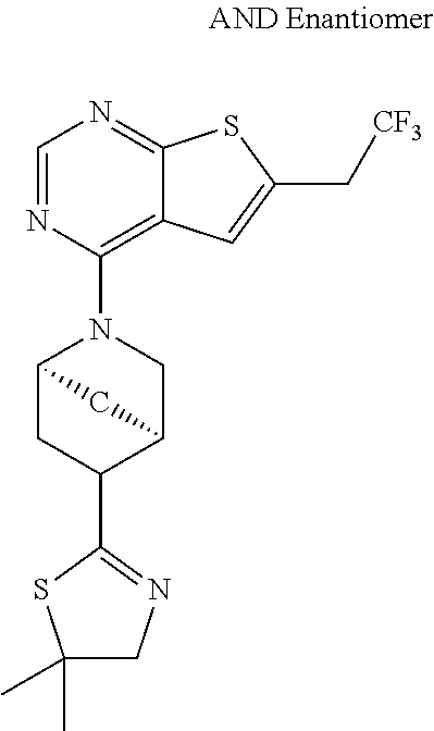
C1=NC(N2C3CC(C4=NCC(C)(C)S4)C(C2)C3)=C2C(=N1)SC(C[CF3])=C2
